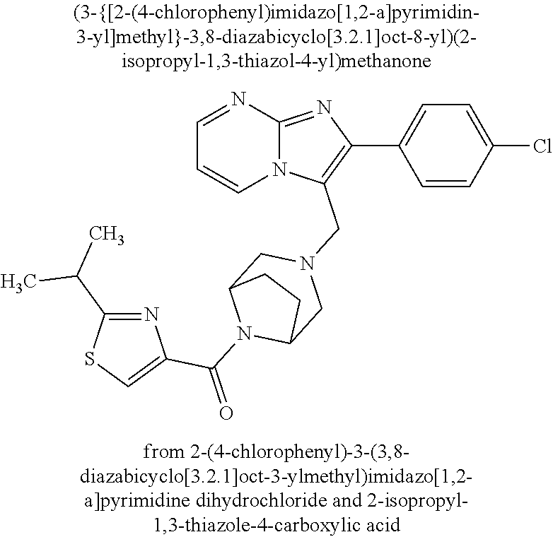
N12C(=NC(C3=CC=C(Cl)C=C3)=C1CN1CC3N(C(=O)C4=CSC(C(C)C)=N4)C(C1)CC3)N=CC=C2
